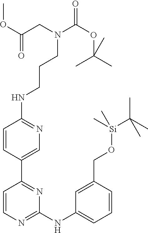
C1=CC(C2=NC(NC3=CC=CC(CO[Si](C(C)(C)C)(C)C)=C3)=NC=C2)=CN=C1NCCCN(C(OC(C)(C)C)=O)CC(OC)=O
